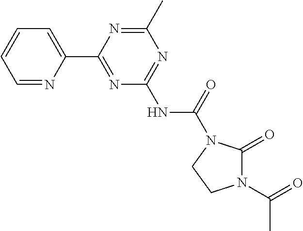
C1=NC(C2=NC(NC(=O)N3C(=O)N(C(=O)C)CC3)=NC(C)=N2)=CC=C1
